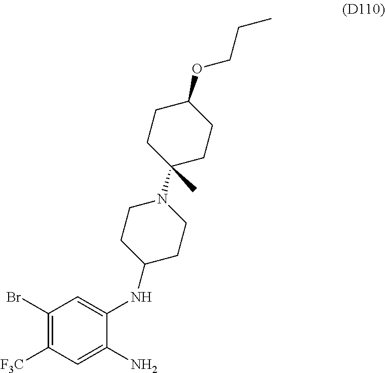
C1=C(NC2CCN(C3(C)CCC(OCCC)CC3)CC2)C(N)=CC([F3C])=C1Br
